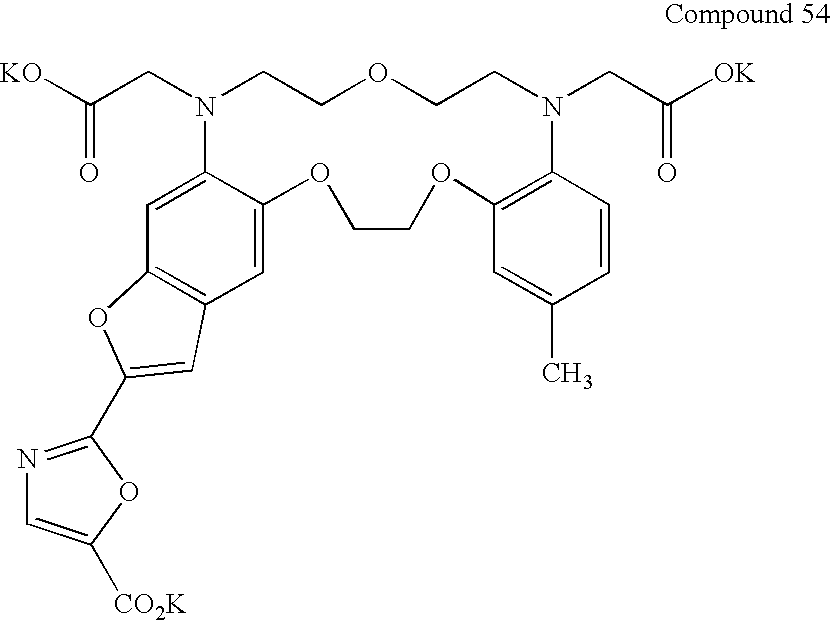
C1=C2C(=CC3=C1C=C(C1=NC=C([CO2K])O1)O3)N(CC([KO])=O)CCOCCN(CC([OK])=O)C1=C(OCCO2)C=C(C)C=C1
